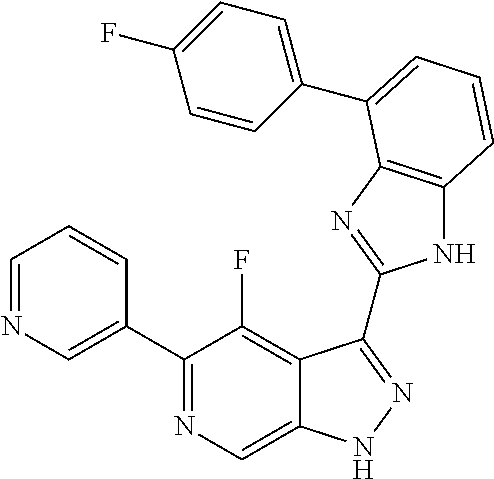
C1=NC=C(C2=NC=C3C(=C2F)C(C2=NC4=C(N2)C=CC=C4C2=CC=C(F)C=C2)=NN3)C=C1
